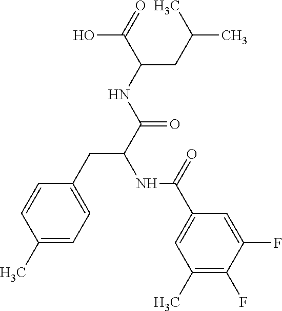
O=C(C(NC(C(NC(C1=CC(C)=C(F)C(F)=C1)=O)CC1=CC=C(C)C=C1)=O)CC(C)C)O
